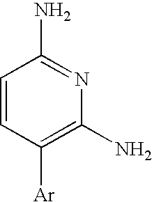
C1=CC([Ar])=C(N)N=C1N
